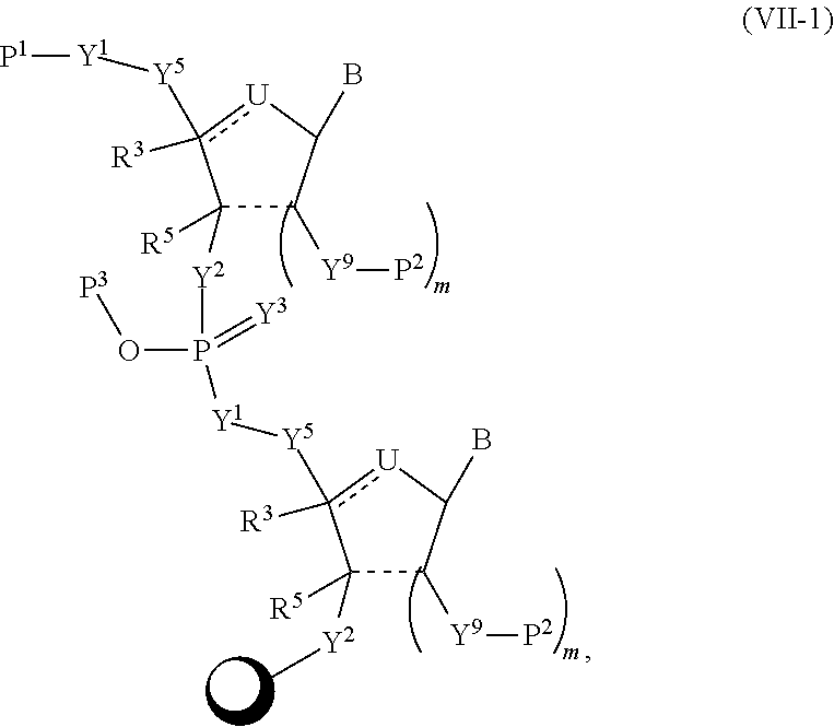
C1([Y2]P(O[P3])([Y1][Y5]c2([R3])[U]C(B)C([Y9][P2])C2([Y2]C)[R5])=[Y3])([R5])C([Y9][P2])C(B)[U]c1([R3])[Y5][Y1][P1]
